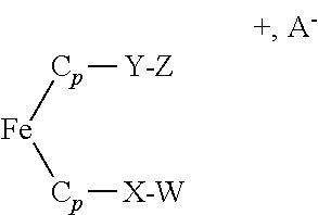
[Cp]([Y-Z])[Fe][Cp][X-W]
